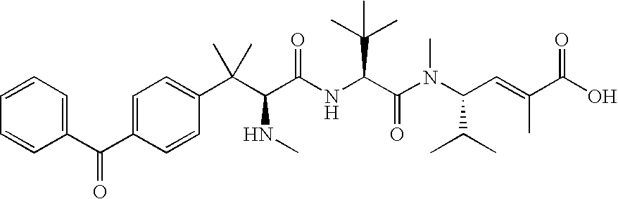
C1=C(C(C2=CC=CC=C2)=O)C=CC(C(C(C(NC(C(N(C(C=C(C(O)=O)C)C(C)C)C)=O)C(C)(C)C)=O)NC)(C)C)=C1
